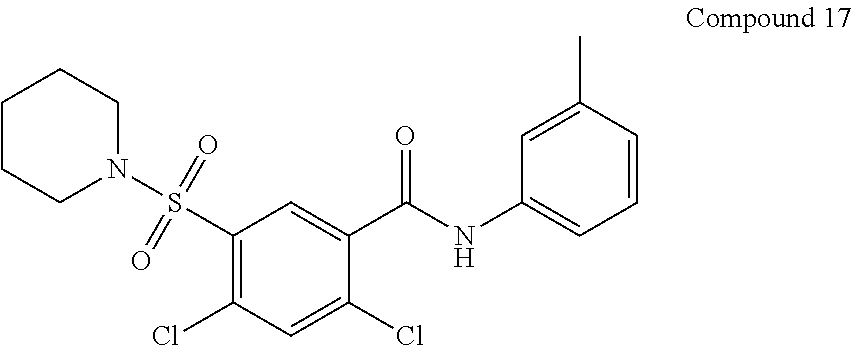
C1(C(NC2=CC=CC(C)=C2)=O)=CC(S(N2CCCCC2)(=O)=O)=C(Cl)C=C1Cl
